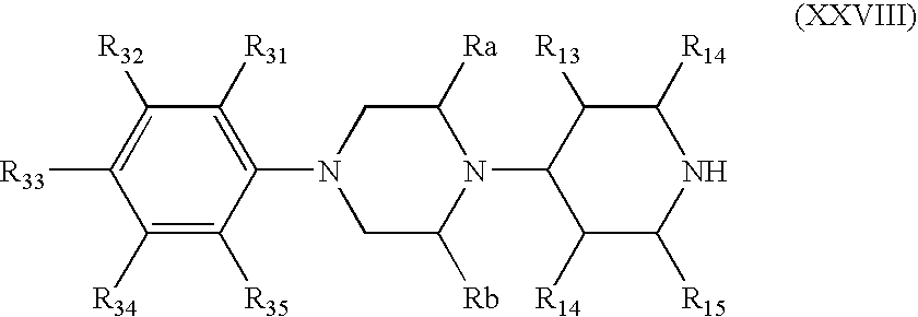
C1([R31])=C(N2CC([Rb])N(C3C([R14])C([R15])NC([R14])C3[R13])C([Ra])C2)C([R35])=C([R34])C([R33])=C1[R32]
